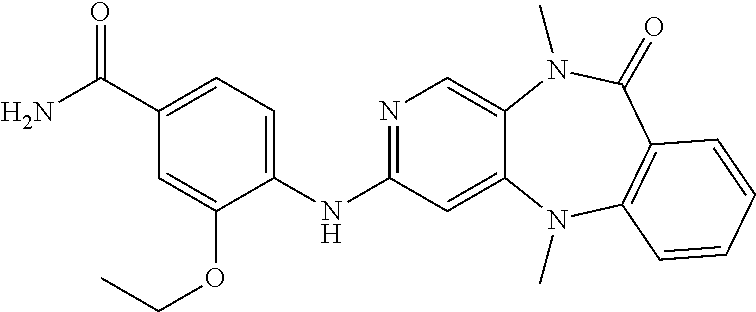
N1=C(NC2=CC=C(C(N)=O)C=C2OCC)C=C2C(=C1)N(C)C(=O)C1=C(N2C)C=CC=C1
